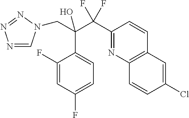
N1=CN(CC(C2=CC=C(F)C=C2F)(C(C2=NC3=C(C=C2)C=C(Cl)C=C3)(F)F)O)N=N1
